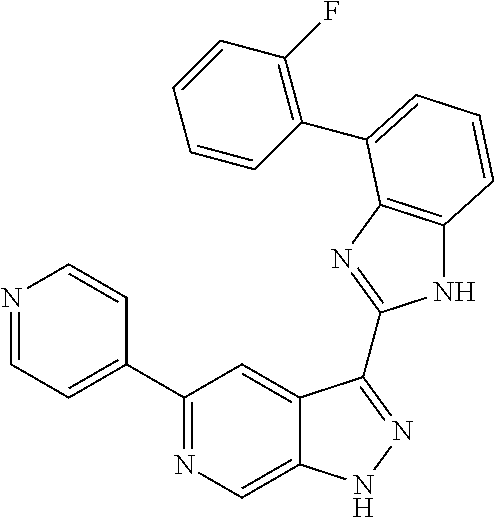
C1(C2=NC=C3C(=C2)C(C2=NC4=C(N2)C=CC=C4C2=C(F)C=CC=C2)=NN3)=CC=NC=C1
